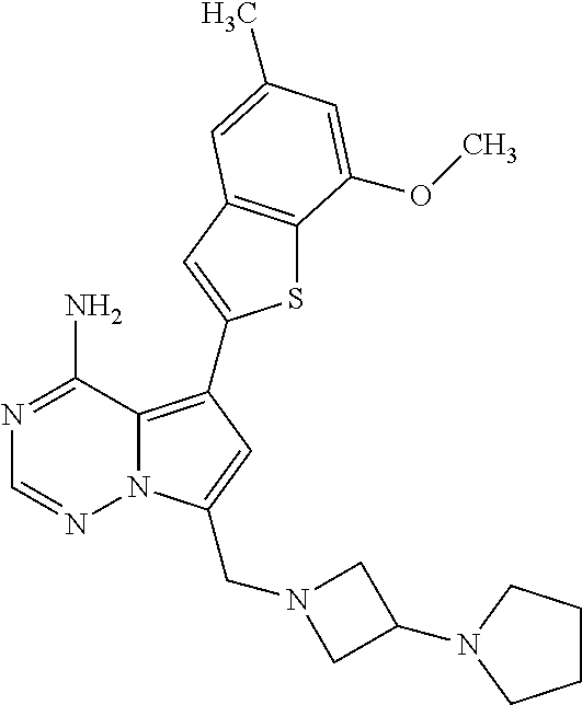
C12=C(C3=CC4=C(S3)C(OC)=CC(C)=C4)C=C(CN3CC(N4CCCC4)C3)N1N=CN=C2N
